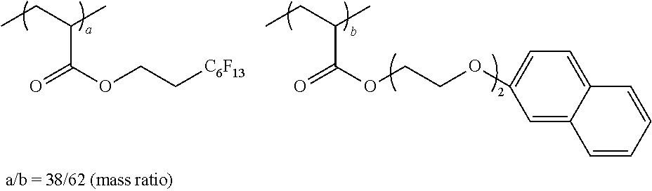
CCC(C)C(OCC[C6F13])=O.CCC(C)C(OCCOC1=CC=C2C(=C1)C=CC=C2)=O
